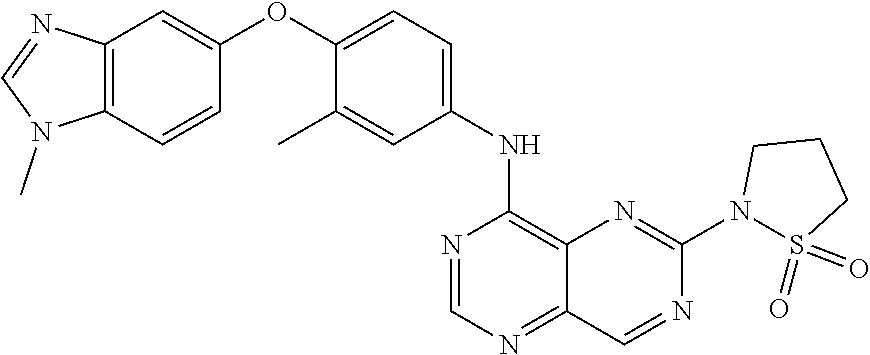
C12=C(C=CC(OC3=CC=C(NC4=C5C(=NC=N4)C=NC(N4S(=O)(=O)CCC4)=N5)C=C3C)=C1)N(C)C=N2
